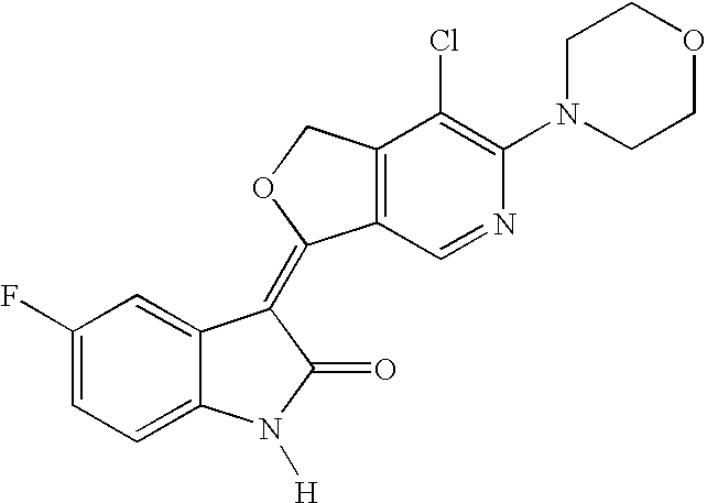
C1(F)=CC=C2C(=C1)C(=C1C3=C(CO1)C(Cl)=C(N1CCOCC1)N=C3)C(=O)N2[H]
